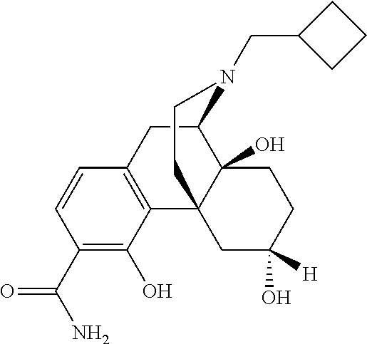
C1(C(N)=O)=C(O)C2=C(C=C1)CC1C3(O)C2(CC(O)([H])CC3)CCN1CC1CCC1
